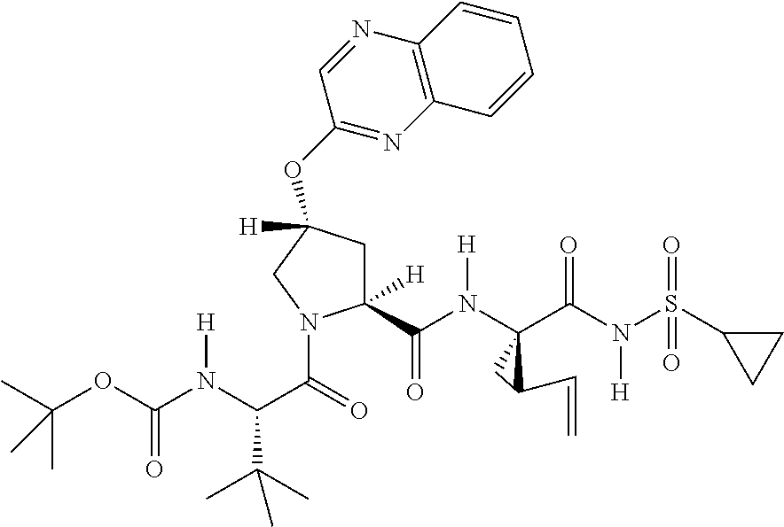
C1=NC2=C(N=C1OC1([H])CC([H])(C(N([H])C3(C(N(S(=O)(=O)C4CC4)[H])=O)CC3C=C)=O)N(C(=O)C(N(C(OC(C)(C)C)=O)[H])C(C)(C)C)C1)C=CC=C2
